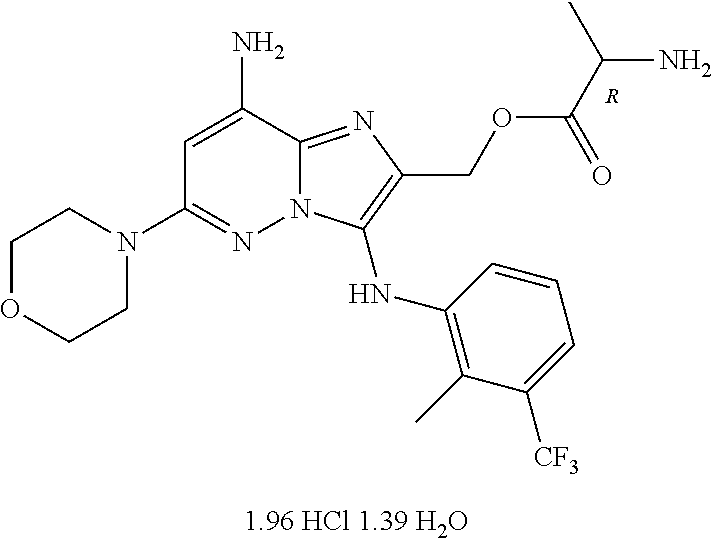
NC1=CC(N2CCOCC2)=NN2C1=NC(COC(C(C)N)=O)=C2NC1=C(C)C([CF3])=CC=C1.[R]
